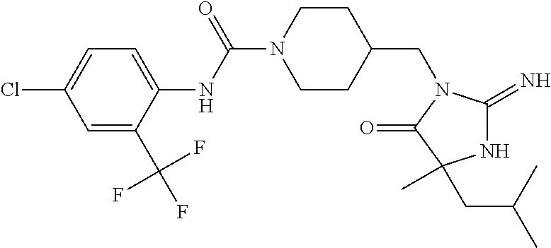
C1=C(C(F)(F)F)C(NC(N2CCC(CN3C(=N)NC(CC(C)C)(C)C3=O)CC2)=O)=CC=C1Cl
